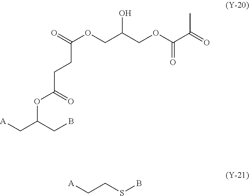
O=C(OCC(COC(C(=O)C)=O)O)CCC(OC(C[A])CB)=O.[A]CCSB
